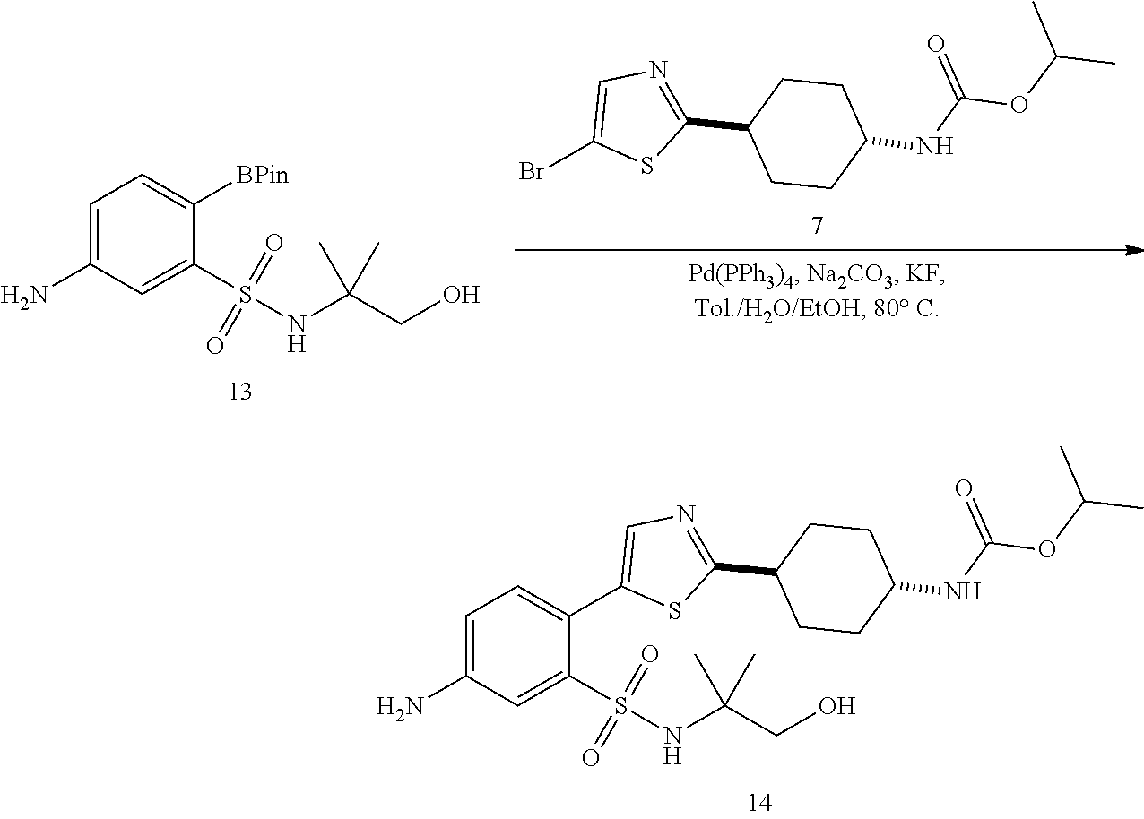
C1=C(N)C=C(S(NC(CO)(C)C)(=O)=O)C([BPin])=C1.BrC1=CN=C(C2CCC(NC(=O)OC(C)C)CC2)S1.C1=C(N)C=C(S(NC(CO)(C)C)(=O)=O)C(C2=CN=C(C3CCC(NC(=O)OC(C)C)CC3)S2)=C1
